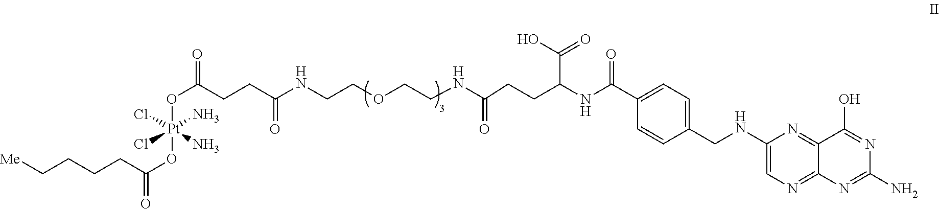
[Me]CCCCC(O[Pt](OC(CCC(NCCOCCNC(=O)CCC(NC(C1=CC=C(CNC2=CN=C3C(=N2)C(O)=NC(N)=N3)C=C1)=O)C(=O)O)=O)=O)(Cl)(Cl)(N)N)=O
